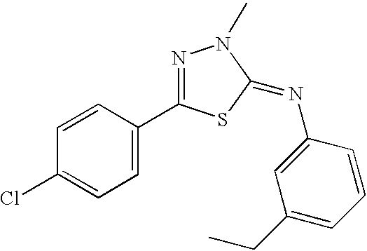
C1=CC(C2=NN(C)C(=NC3=CC(CC)=CC=C3)S2)=CC=C1Cl
